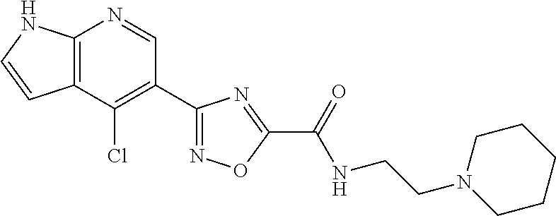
C12=C(C(Cl)=C(C3=NOC(C(=O)NCCN4CCCCC4)=N3)C=N1)C=CN2
